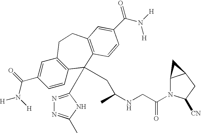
[H]N(C(C1=CC2=C(C=C1)C(C1=NN=C(C)N1)(CC(NCC(N1C3C(CC1[CN])C3)=O)C)C1=C(CC2)C=C(C(N([H])[H])=O)C=C1)=O)[H]
